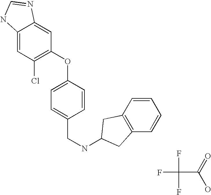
FC(F)(F)C(=O)O.C12=CC(Cl)=C(OC3=CC=C(CNC4CC5=C(C=CC=C5)C4)C=C3)C=C1N=CN2
